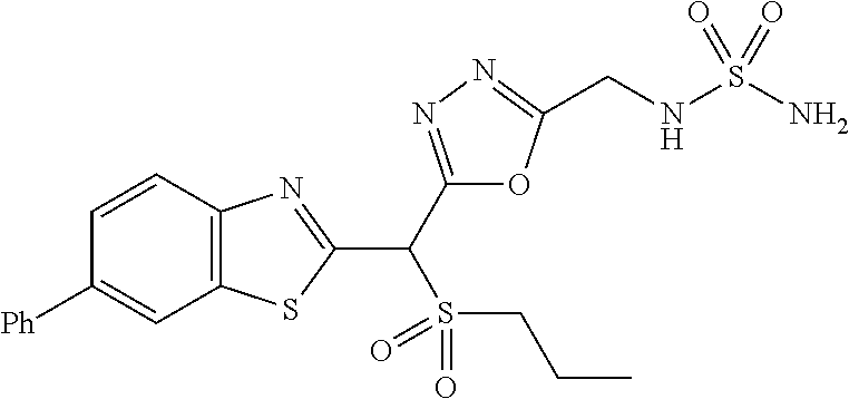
C12=C(C=CC([Ph])=C1)N=C(C(C1=NN=C(CNS(N)(=O)=O)O1)S(CCC)(=O)=O)S2
